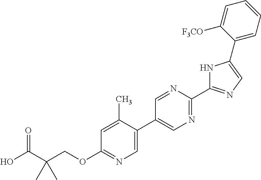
OC(C(COC1=NC=C(C2=CN=C(C3=NC=C(C4=CC=CC=C4[F3CO])N3)N=C2)C(C)=C1)(C)C)=O
